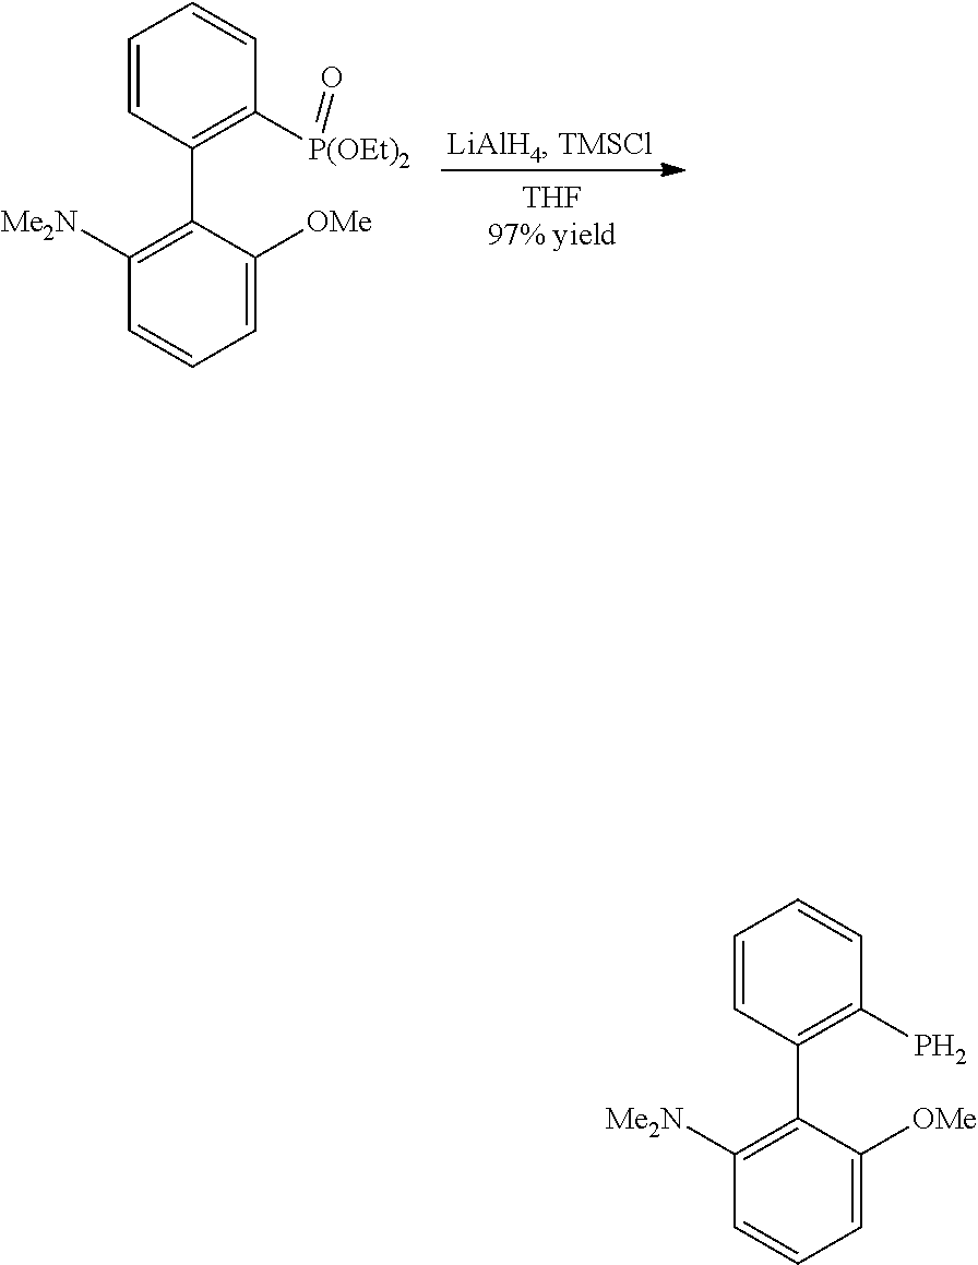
C1=CC(C2=C([Me2N])C=CC=C2[OMe])=C([P(OEt)2]=O)C=C1.C1=CC(C2=C([Me2N])C=CC=C2[OMe])=C(P)C=C1
